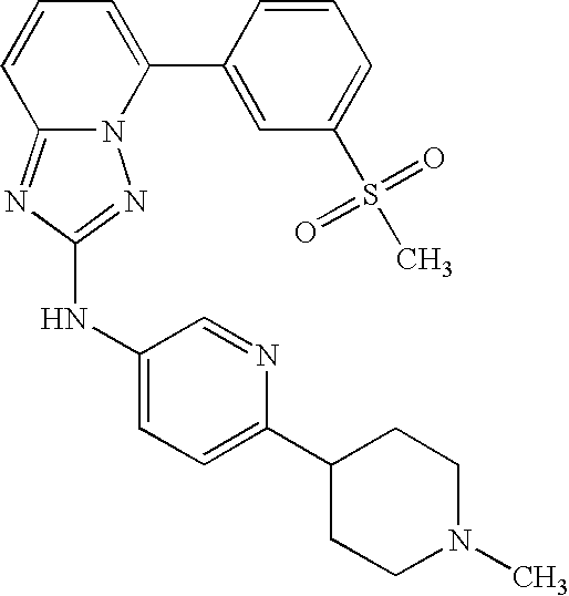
N12C(=NC(NC3=CC=C(C4CCN(C)CC4)N=C3)=N1)C=CC=C2C1=CC(S(C)(=O)=O)=CC=C1
